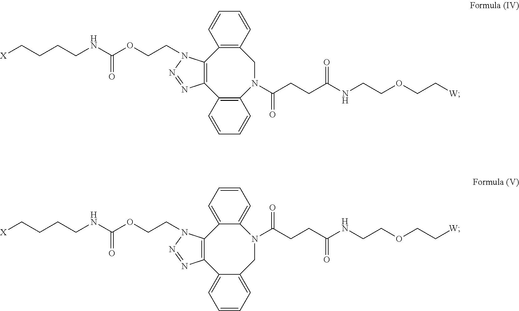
C(CCNC(OCCN1C2=C(C3=C(N(C(CCC(NCCOCC[W])=O)=O)CC4=C2C=CC=C4)C=CC=C3)N=N1)=O)C[X].C(CCNC(OCCN1C2=C(C3=CC=CC=C3CN(C(CCC(NCCOCC[W])=O)=O)C3=CC=CC=C32)N=N1)=O)C[X]
